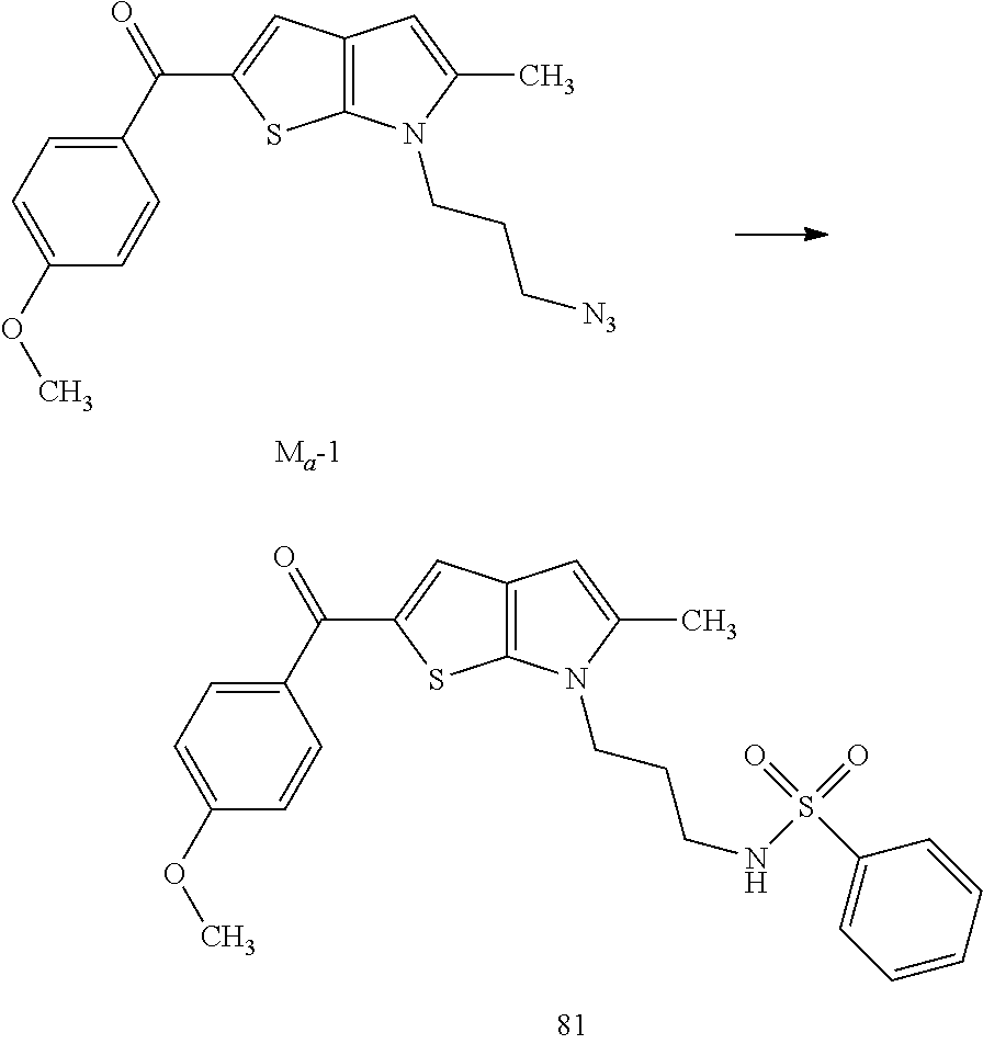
C1(C(=O)C2=CC3=C(S2)N(CCC[N3])C(C)=C3)=CC=C(OC)C=C1.C1(C(=O)C2=CC3=C(S2)N(CCCNS(=O)(C2=CC=CC=C2)=O)C(C)=C3)=CC=C(OC)C=C1
